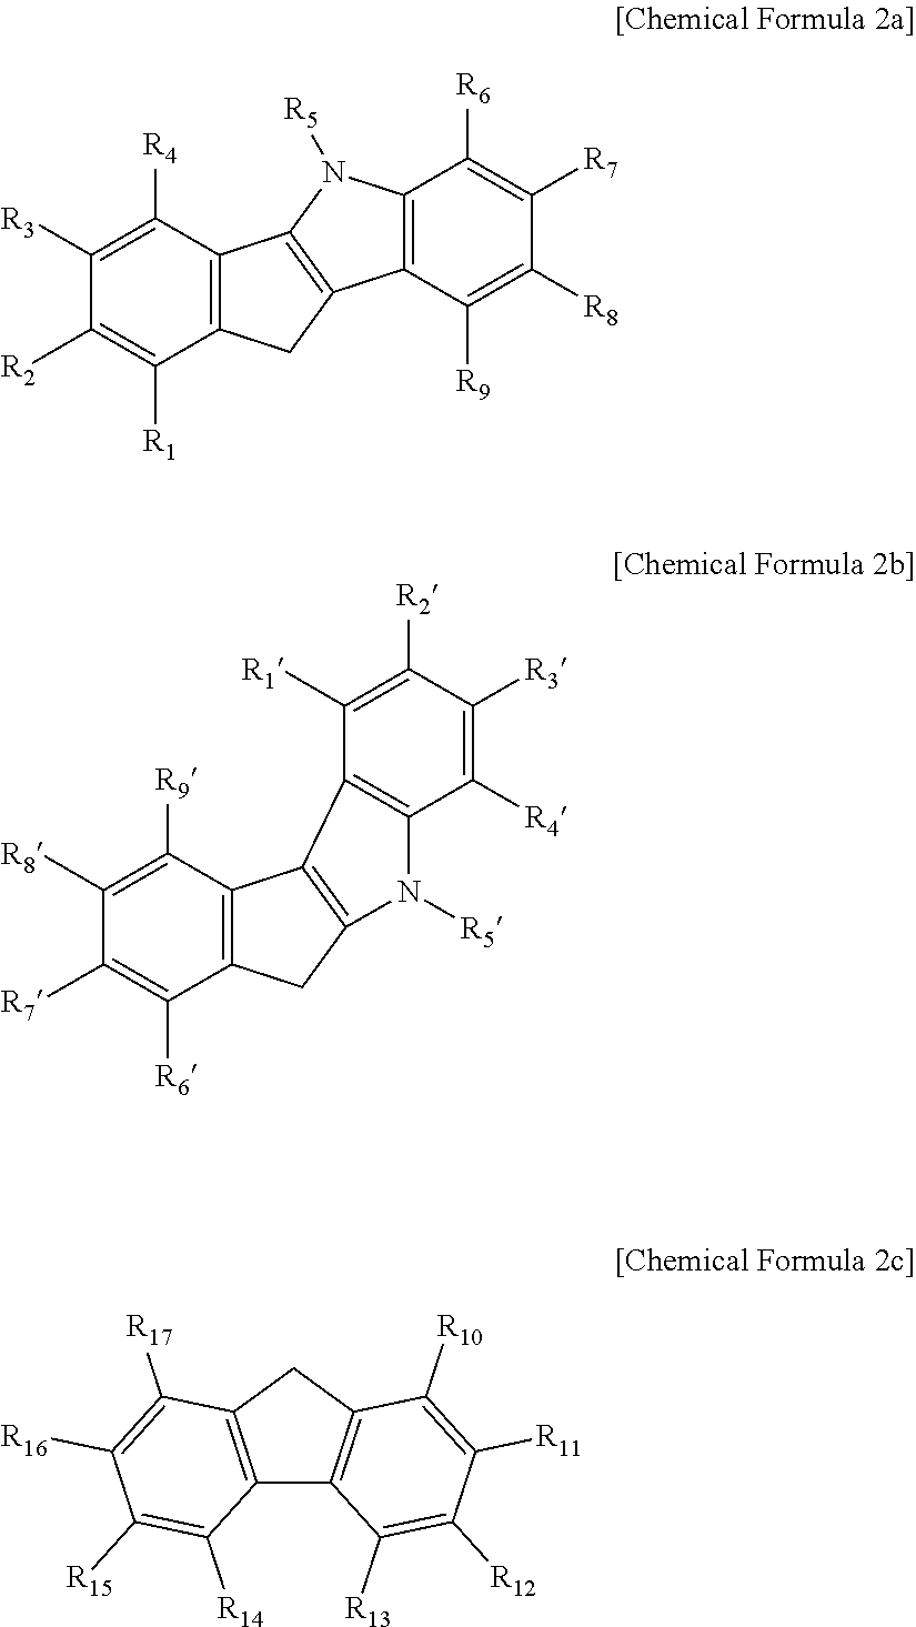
C12=C(C([R4])=C([R3])C([R2])=C1[R1])C1=C(C2)C2=C(N1[R5])C([R6])=C([R7])C([R8])=C2[R9].C12=C(C([R9])=C([R8])C([R7])=C1[R6])C1=C(C2)N([R5])C2=C1C([R1])=C([R2])C([R3])=C2[R4].C12=C(CC3=C1C([R13])=C([R12])C([R11])=C3[R10])C([R17])=C([R16])C([R15])=C2[R14]
